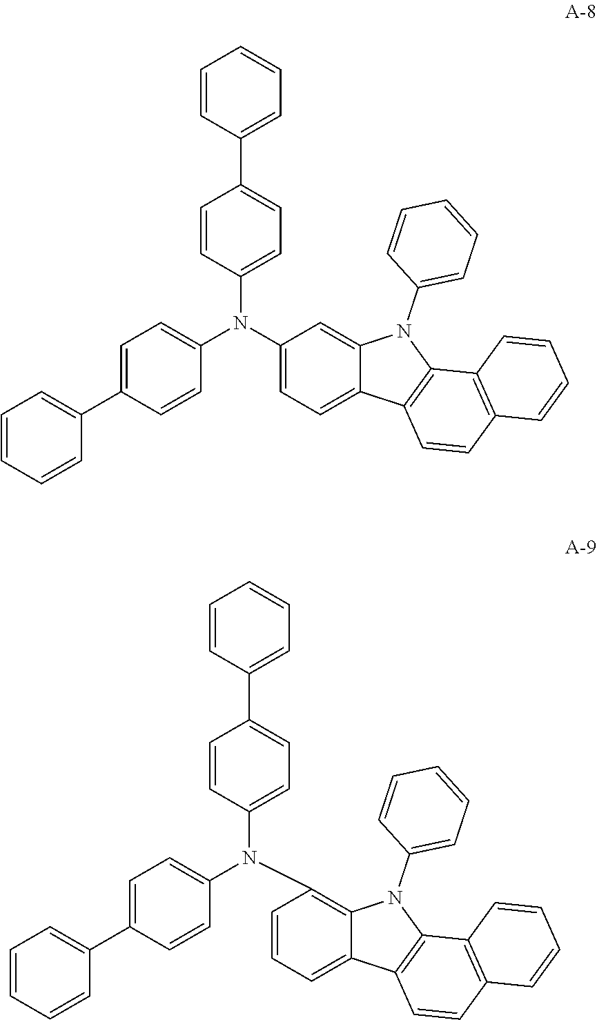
C1(N(C2=CC=C(C3=CC=CC=C3)C=C2)C2=CC=C(C3=CC=CC=C3)C=C2)=CC=C2C(=C1)N(C1=CC=CC=C1)C1=C2C=CC2=C1C=CC=C2.N(C1=CC=C(C2=CC=CC=C2)C=C1)(C1=CC=C(C2=CC=CC=C2)C=C1)C1=C2C(=CC=C1)C1=C(N2C2=CC=CC=C2)C2=C(C=C1)C=CC=C2
